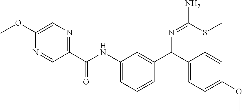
C1=C(OC)N=CC(C(NC2=CC=CC(C(C3=CC=C(OC)C=C3)N=C(SC)N)=C2)=O)=N1
